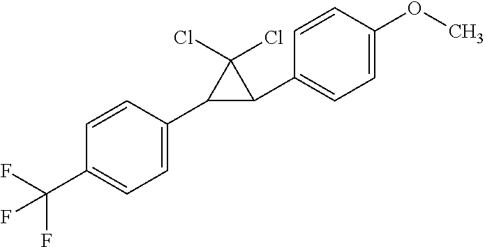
C1(C(F)(F)F)=CC=C(C2C(C3=CC=C(OC)C=C3)C2(Cl)Cl)C=C1
